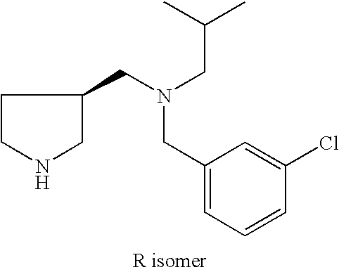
C1(CN(CC2CCNC2)CC(C)C)=CC=CC(Cl)=C1
